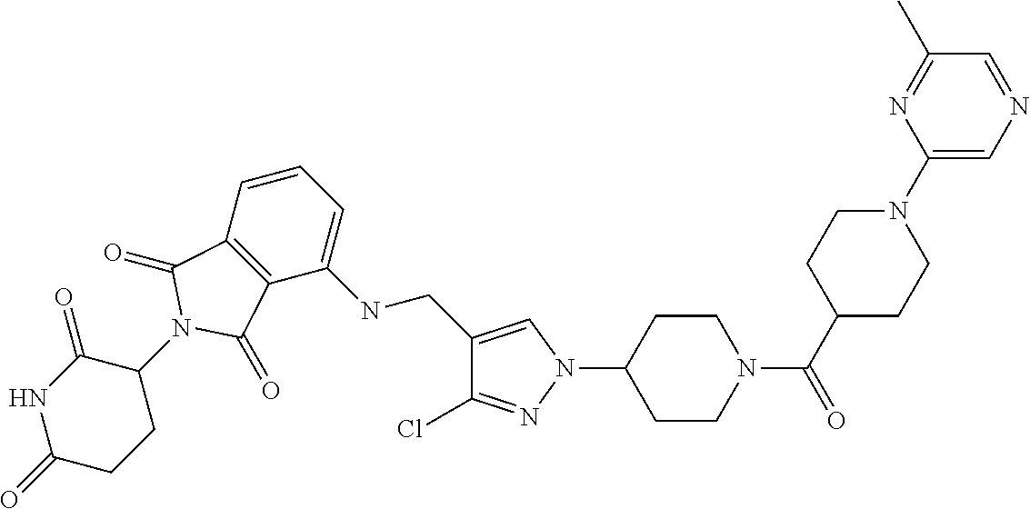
C12=C(C=CC=C1NCC1=CN(C3CCN(C(C4CCN(C5=CN=CC(C)=N5)CC4)=O)CC3)N=C1Cl)C(=O)N(C1C(=O)NC(=O)CC1)C2=O
